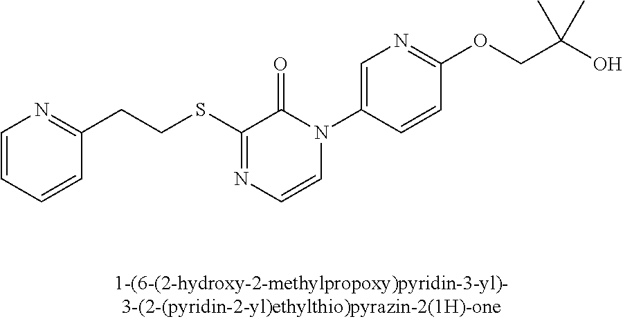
C(SC1=NC=CN(C2=CN=C(OCC(O)(C)C)C=C2)C1=O)CC1=NC=CC=C1
